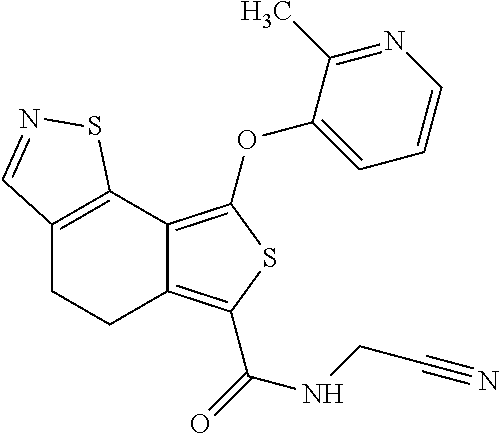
C12=C(C3=C(OC4=CC=CN=C4C)SC(C(=O)NCC#N)=C3CC1)SN=C2
